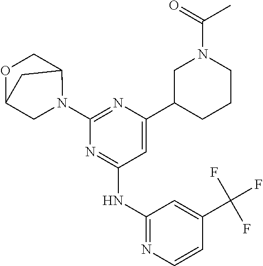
N1=C(NC2=NC=CC(C(F)(F)F)=C2)C=C(C2CCCN(C(C)=O)C2)N=C1N1C2COC(C1)C2
